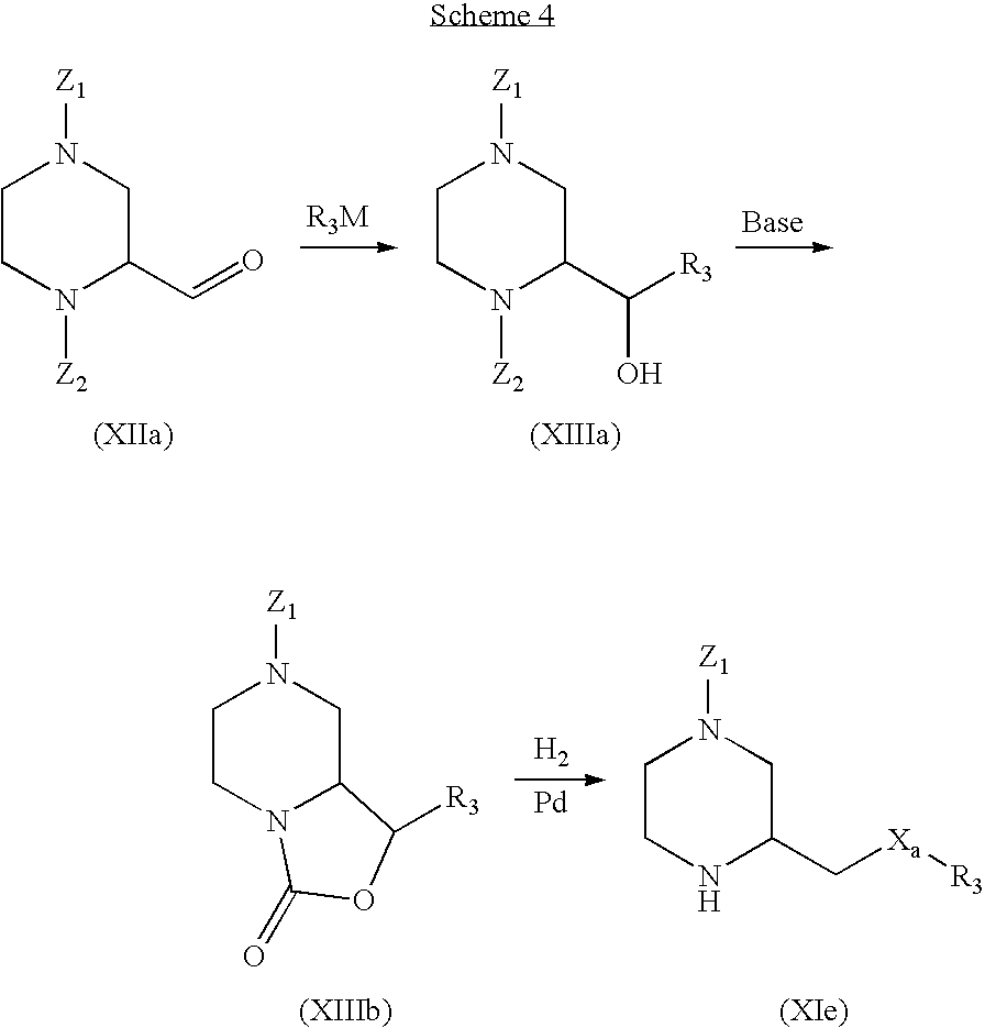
C1CN([Z2])C(C=O)CN1[Z1].C1CN([Z2])C(C([R3])O)CN1[Z1].[H2].[Pd].C1CNC(C[Xa][R3])CN1[Z1].C1CN2C(CN1[Z1])C([R3])OC2=O
